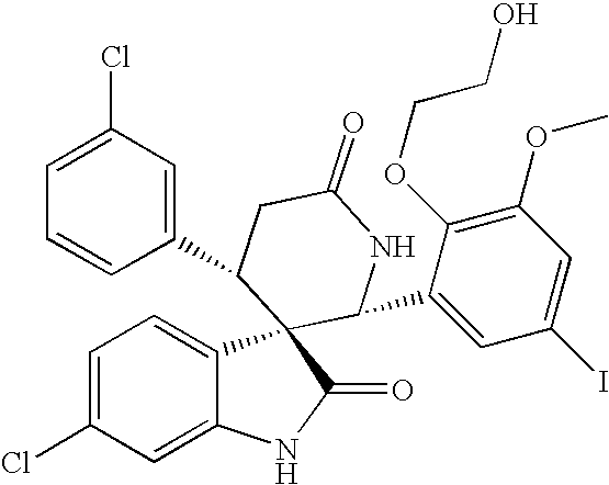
C1(C2C3(C4=CC=C(Cl)C=C4NC3=O)C(C3=CC(I)=CC(OC)=C3OCCO)NC(=O)C2)=CC(Cl)=CC=C1
